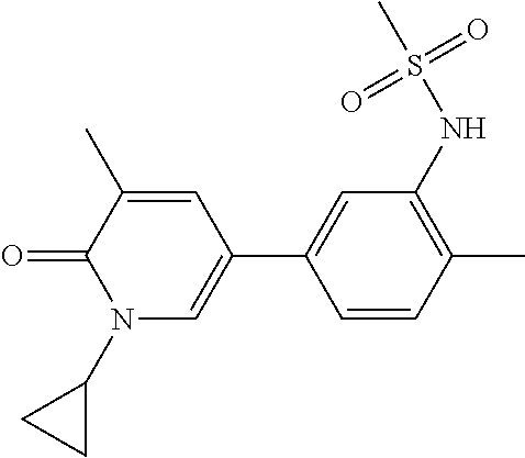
C1=CC(C)=C(NS(C)(=O)=O)C=C1C1=CN(C2CC2)C(=O)C(C)=C1
